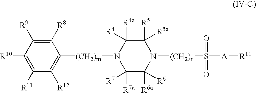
C1([R7])([R7a])C([R6a])([R6])N([(CH2)n]S(=O)(=O)[A][R11])C([R5])([R5a])C([R4a])([R4])N1[(CH2)m]C1=C([R12])C([R11])=C([R10])C([R9])=C1[R8]
